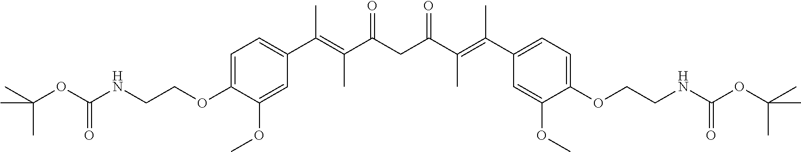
C1(OCCNC(OC(C)(C)C)=O)=CC=C(C(=C(C(=O)CC(C(=C(C2=CC=C(OCCNC(OC(C)(C)C)=O)C(OC)=C2)C)C)=O)C)C)C=C1OC
